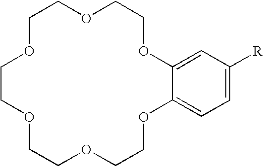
C1COCCOC2=CC([R])=CC=C2OCCOCCOCCO1
